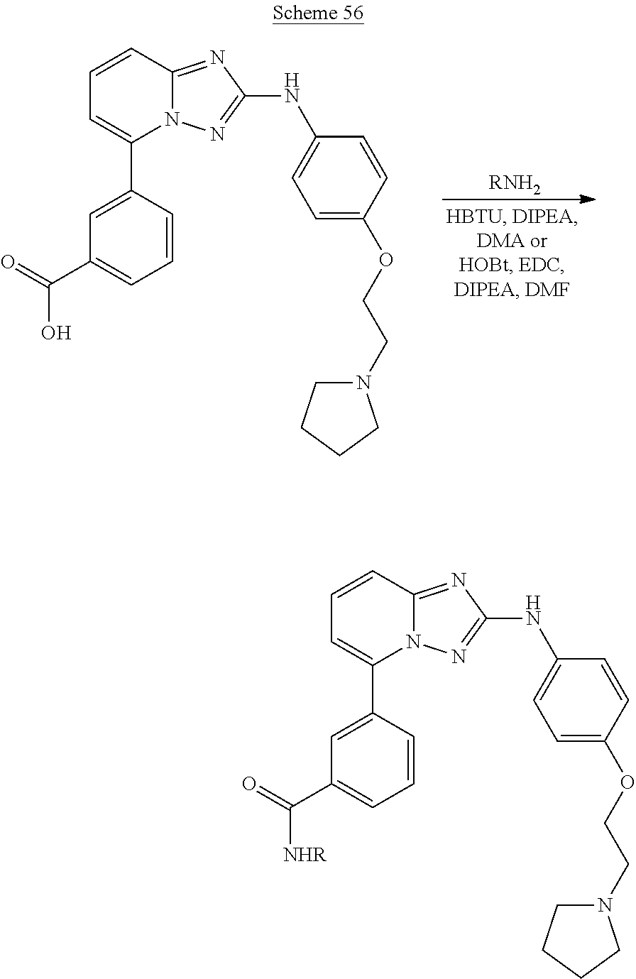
N12C(=NC(NC3=CC=C(OCCN4CCCC4)C=C3)=N1)C=CC=C2C1=CC(C(=O)O)=CC=C1.[RNH2].N12C(=NC(NC3=CC=C(OCCN4CCCC4)C=C3)=N1)C=CC=C2C1=CC(C(=O)[NHR])=CC=C1
